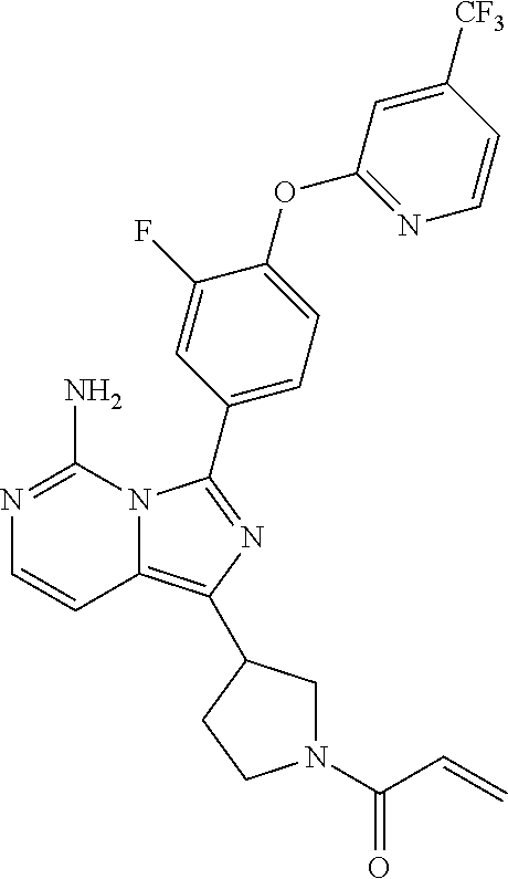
N1=C(N)N2C(=C(C3CN(C(=O)C=C)CC3)N=C2C2=CC=C(OC3=NC=CC([CF3])=C3)C(F)=C2)C=C1
